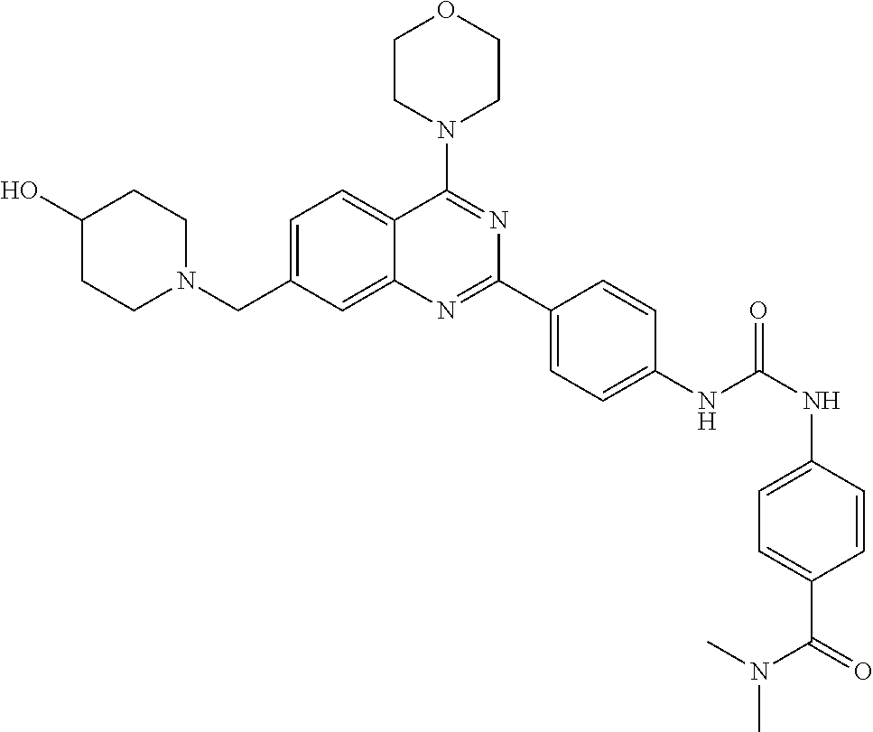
C1=C(CN2CCC(O)CC2)C=C2C(=C1)C(N1CCOCC1)=NC(C1=CC=C(NC(NC3=CC=C(C(=O)N(C)C)C=C3)=O)C=C1)=N2
